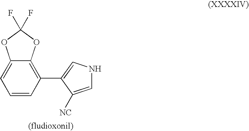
C1=CC(C2=CNC=C2[NC])=C2C(=C1)OC(F)(F)O2
